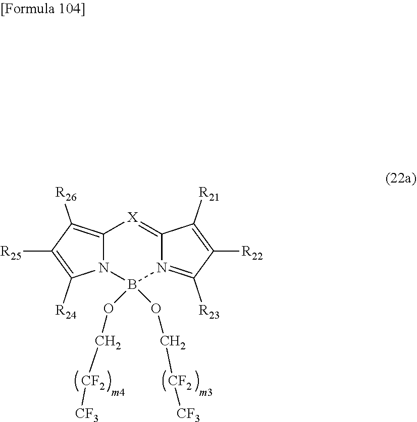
C12=C([R26])C([R25])=C([R24])N1B(OC[CF2][CF3])(OC[CF2][CF3])N1=C([R23])C([R22])=C([R21])C1=[X]2
